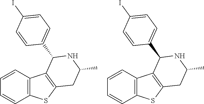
C12=C(SC3=C1C(C1=CC=C(I)C=C1)NC(C)C3)C=CC=C2.C12=C(SC3=C1C(C1=CC=C(I)C=C1)NC(C)C3)C=CC=C2
